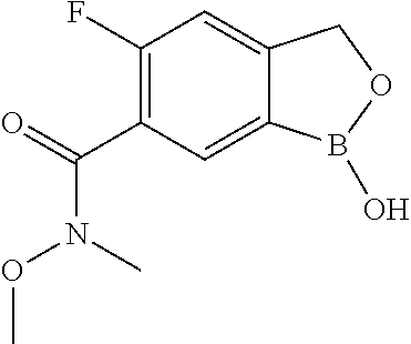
C1(F)=C(C(=O)N(OC)C)C=C2C(=C1)COB2O
